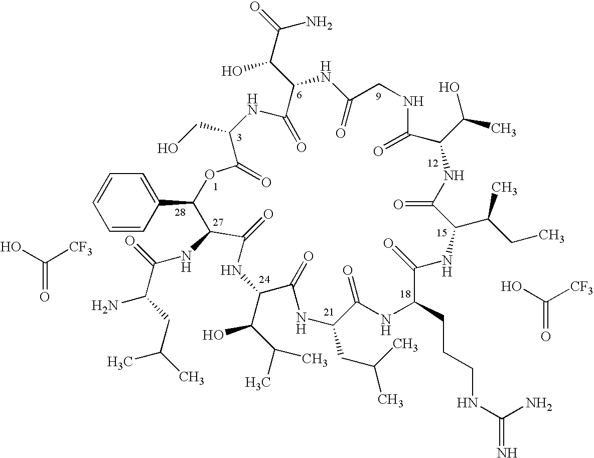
C1=CC=CC(C2C(NC(=O)C(CC(C)C)N)C(=O)NC(C(C(C)C)O)C(=O)NC(CC(C)C)C(=O)NC(CCCNC(=N)N)C(=O)NC(C(CC)C)C(=O)NC(C(C)O)C(=O)NCC(=O)NC(C(C(=O)N)O)C(=O)NC(CO)C(=O)O2)=C1.OC([CF3])=O.OC([CF3])=O
